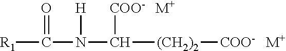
[R1]C(=O)N([H])C([COO-])[(CH2)2][COO-].[M+].[M+]
